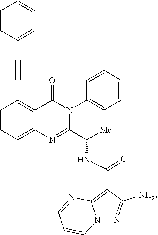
C1=CC=C2C(=C1C#CC1=CC=CC=C1)C(=O)N(C1=CC=CC=C1)C(C([Me])NC(C1=C3N(N=C1N)C=CC=N3)=O)=N2
